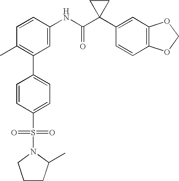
C1(C2=C(C)C=CC(NC(C3(C4=CC5=C(C=C4)OCO5)CC3)=O)=C2)=CC=C(S(=O)(=O)N2C(C)CCC2)C=C1
